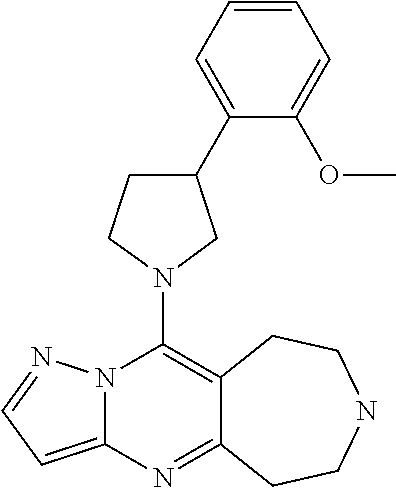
N12C(=CC=N1)N=C1C(=C2N2CC(C3=CC=CC=C3OC)CC2)CCNCC1
